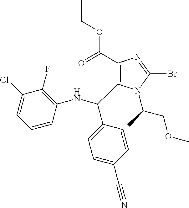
C1(C(OCC)=O)=C(C(NC2=C(F)C(Cl)=CC=C2)C2=CC=C(C#N)C=C2)N(C(C)COC)C(Br)=N1
